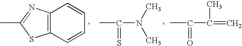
C12=C(C=CC=C1)SC(C)=N2.C(C)(=S)N(C)C.C(C)(=O)C(=C)C
